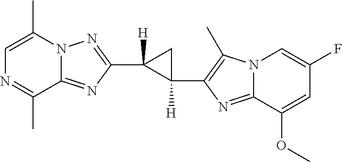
C12=NC(C3([H])C(C4=C(C)N5C(=N4)C(OC)=CC(F)=C5)([H])C3)=NN1C(C)=CN=C2C
